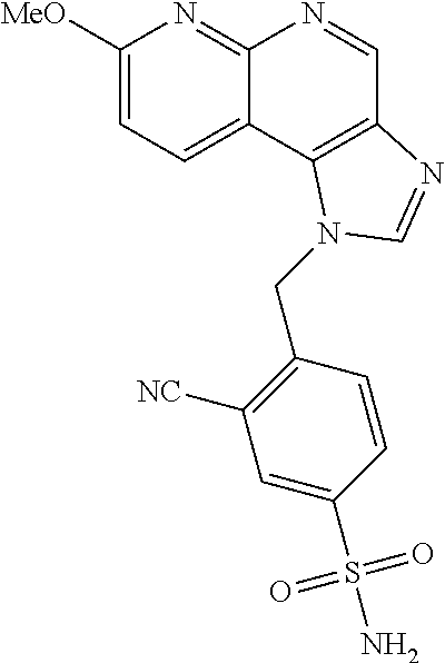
C1([MeO])=CC=C2C(=N1)N=CC1=C2N(CC2=C([NC])C=C(S(N)(=O)=O)C=C2)C=N1
